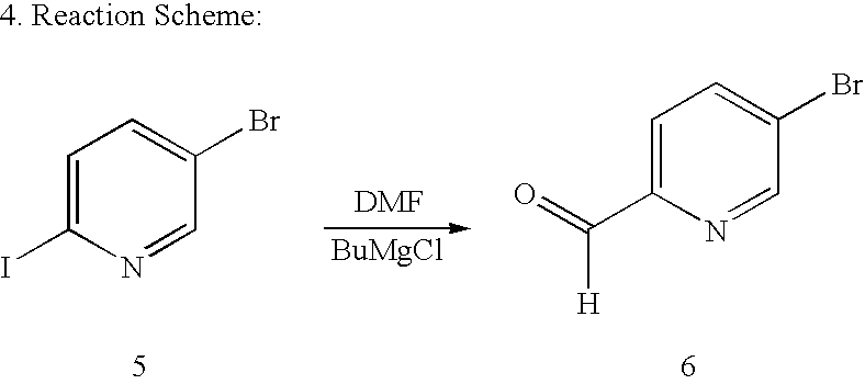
C1=C(I)N=CC(Br)=C1.[BuMgCl].C1=C(C([H])=O)N=CC(Br)=C1
